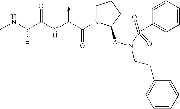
C(NC)(C(NC(C(N1CCCC1[A]N(CCC1=CC=CC=C1)S(C1=CC=CC=C1)(=O)=O)=O)->C)=O)C
